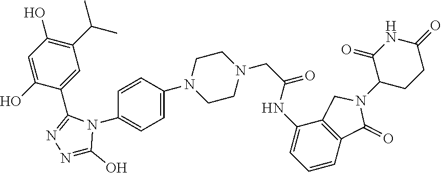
C1=C(O)C(C2=NN=C(O)N2C2=CC=C(N3CCN(CC(=O)NC4=CC=CC5=C4CN(C4C(=O)NC(=O)CC4)C5=O)CC3)C=C2)=CC(C(C)C)=C1O
